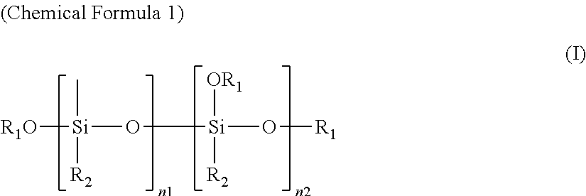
[R1O][Si](O[Si](O[R1])([OR1])[R2])(C)[R2]
